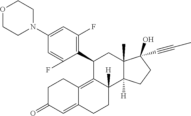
C1(N2CCOCC2)=CC(F)=C(C2C3=C4C(=CC(=O)CC4)CCC3([H])C3([H])C(C)(C2)C(O)(C#CC)CC3)C(F)=C1
